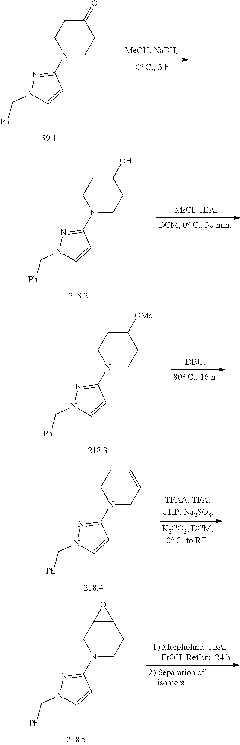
C1(=O)CCN(C2=NN(C[Ph])C=C2)CC1.C1(O)CCN(C2=NN(C[Ph])C=C2)CC1.C1=CCN(C2=NN(C[Ph])C=C2)CC1.C12C(CN(C3=NN(C[Ph])C=C3)CC1)O2.C1([OMs])CCN(C2=NN(C[Ph])C=C2)CC1
